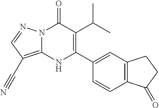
N12C(=C(C#N)C=N1)NC(C1=CC3=C(C=C1)C(=O)CC3)=C(C(C)C)C2=O
